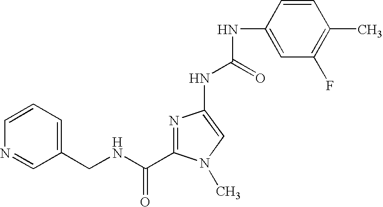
N1=C(C(NCC2=CC=CN=C2)=O)N(C)C=C1NC(NC1=CC(F)=C(C)C=C1)=O
